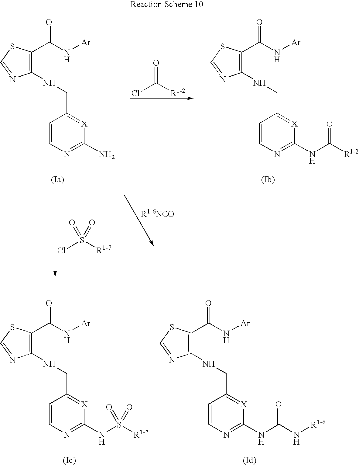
C1(NCC2=[X]C(N)=NC=C2)=C(C(N[Ar])=O)SC=N1.ClC([R1-2])=O.C1(NCC2=[X]C(NC([R1-2])=O)=NC=C2)=C(C(N[Ar])=O)SC=N1.ClS([R1-7])(=O)=O.C1(NCC2=[X]C(NS([R1-7])(=O)=O)=NC=C2)=C(C(N[Ar])=O)SC=N1.C1(NCC2=[X]C(NC(N[R1-6])=O)=NC=C2)=C(C(N[Ar])=O)SC=N1
